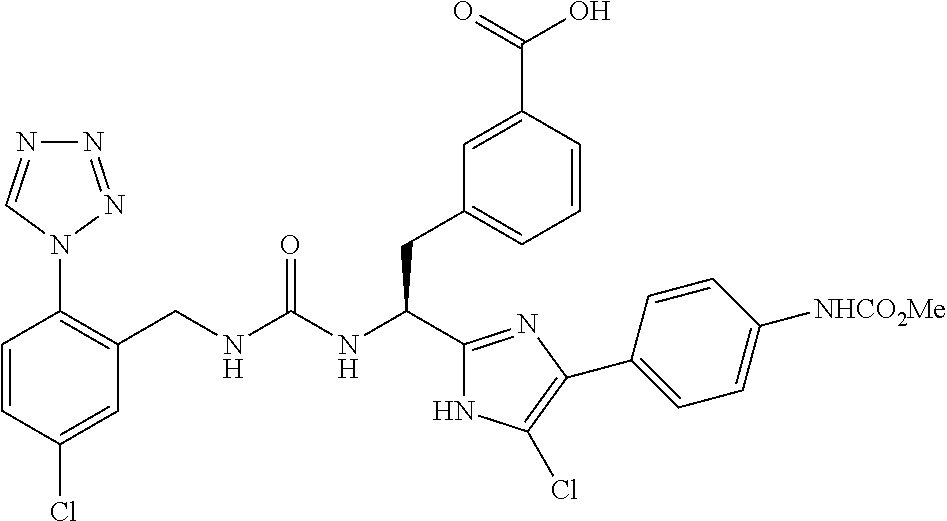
C1=CC(Cl)=CC(CNC(NC(C2=NC(C3=CC=C([NHCO2Me])C=C3)=C(Cl)N2)CC2=CC=CC(C(O)=O)=C2)=O)=C1N1N=NN=C1
